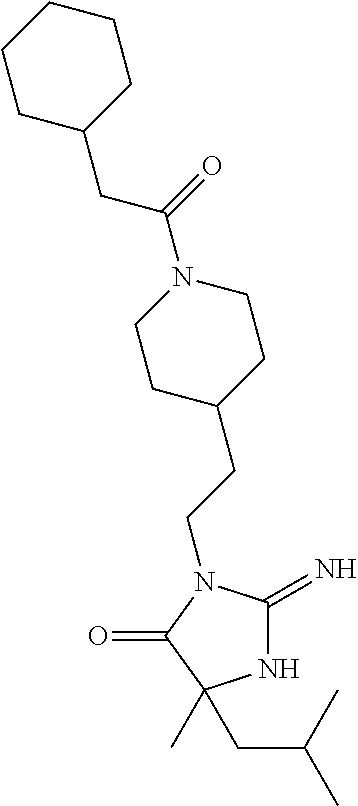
C(N1C(=N)NC(C)(CC(C)C)C1=O)CC1CCN(C(=O)CC2CCCCC2)CC1
